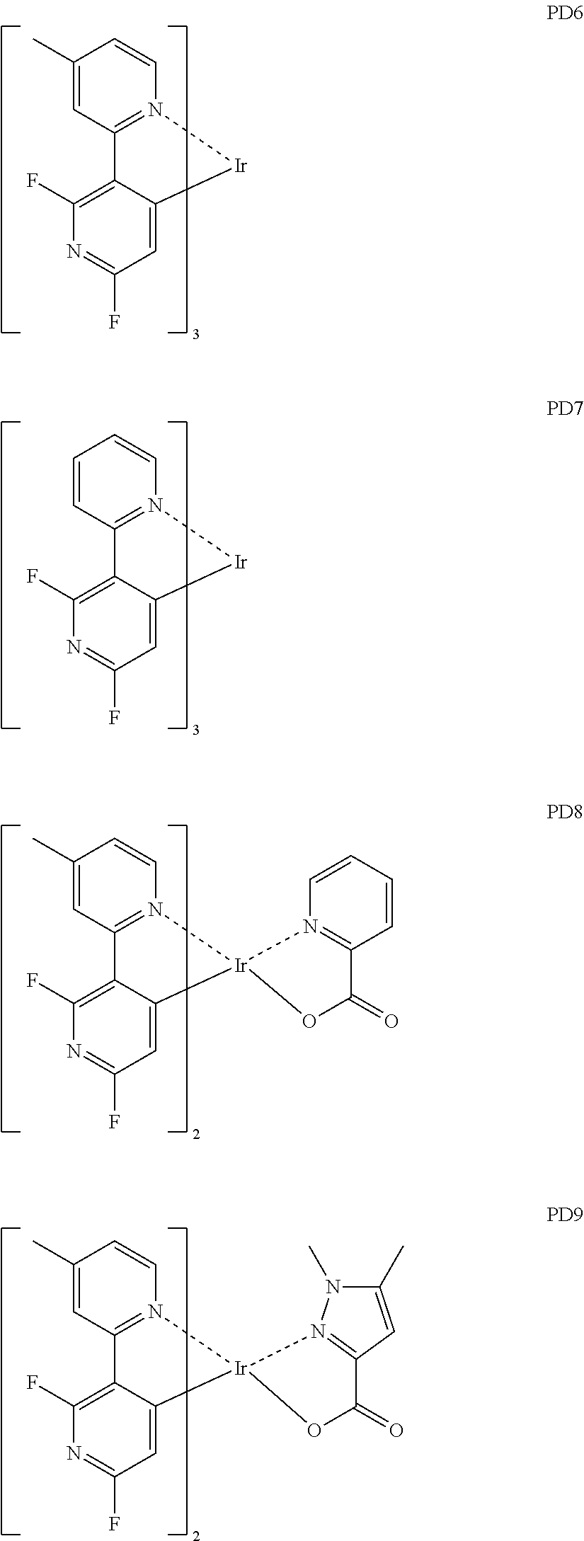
C1(F)=C2C(=CC(F)=N1)[Ir]N1=C2C=C(C)C=C1.C1(F)=C2C(=CC(F)=N1)[Ir]N1=C2C=CC=C1.C1(F)=C2C(=CC(F)=N1)[Ir]1(N3=C2C=C(C)C=C3)N2=C(C=CC=C2)C(=O)O1.C1(F)=C2C(=CC(F)=N1)[Ir]1(N3=C2C=C(C)C=C3)N2=C(C=C(C)N2C)C(=O)O1
